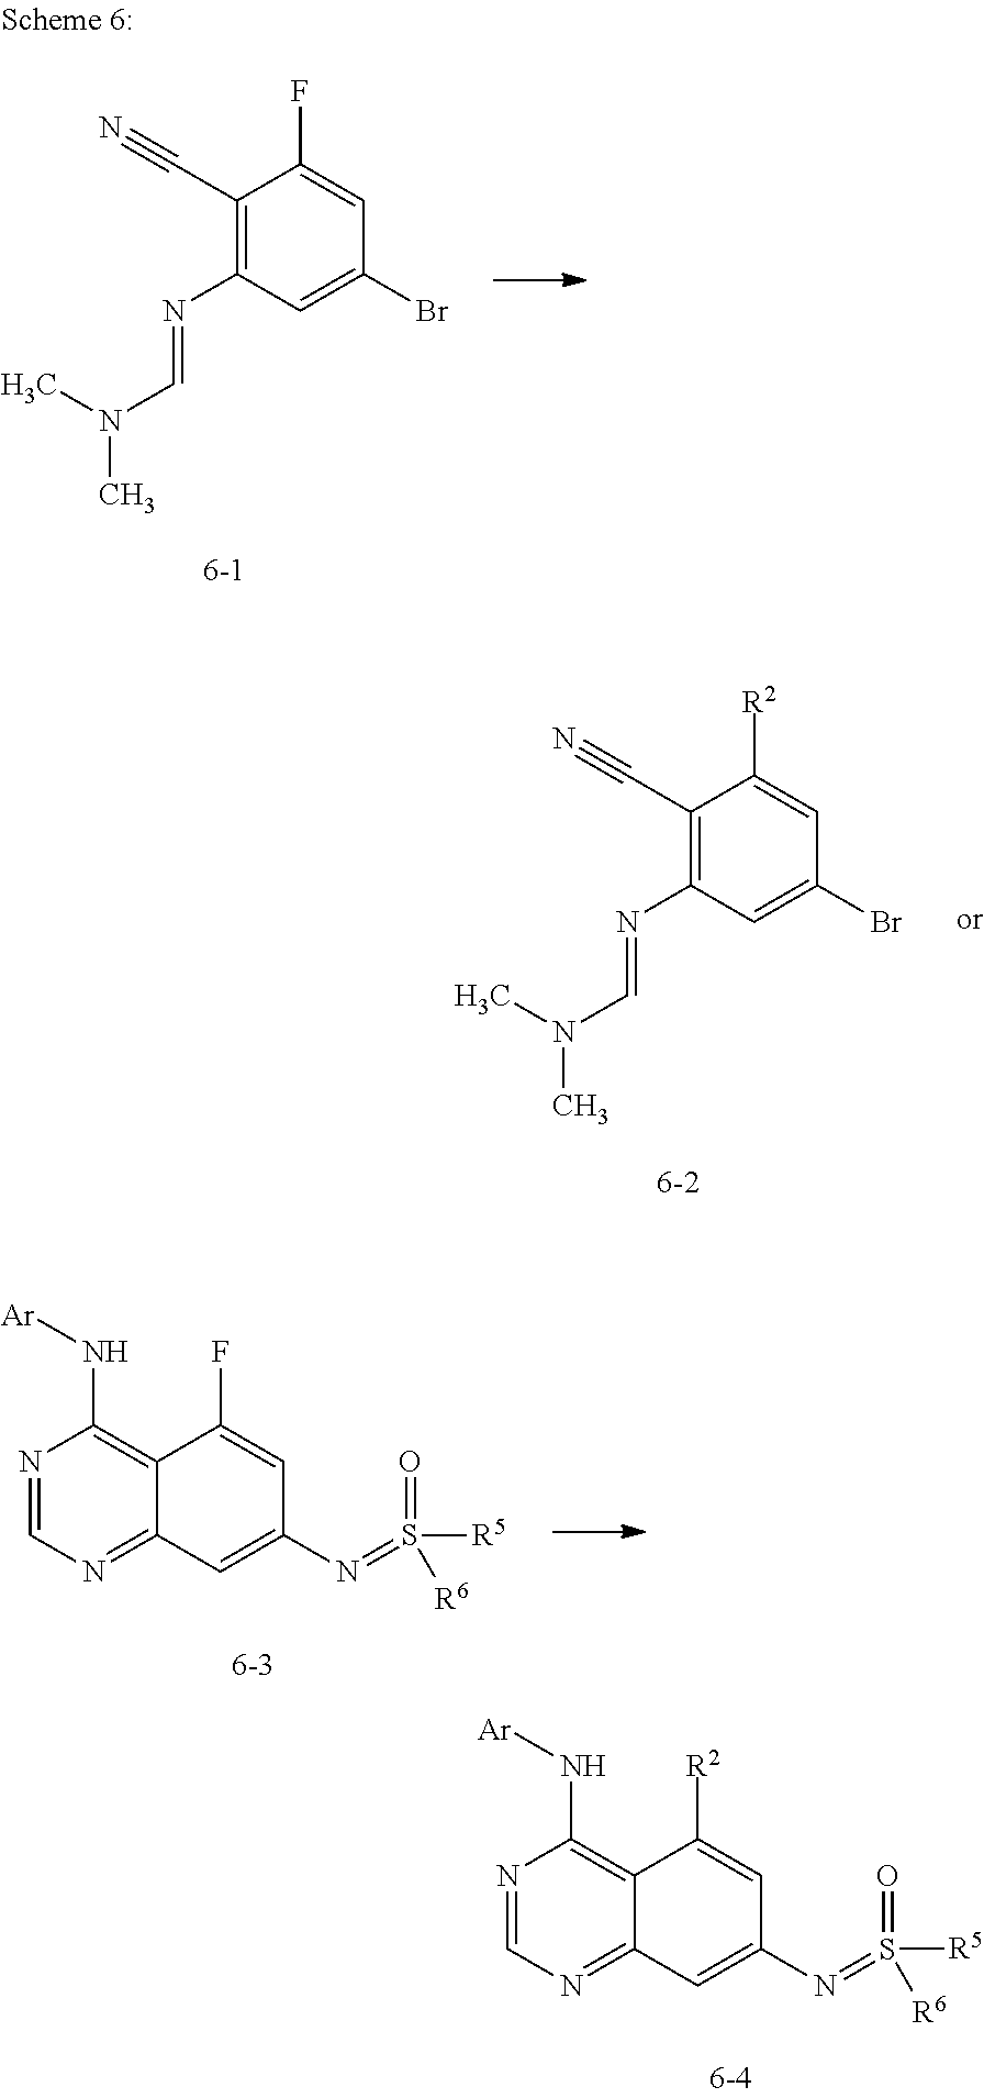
C12=C(N[Ar])N=CN=C1C=C(N=S(=O)([R5])[R6])C=C2[R2].C1(C#N)=C(N=CN(C)C)C=C(Br)C=C1F.C1(C#N)=C(N=CN(C)C)C=C(Br)C=C1[R2].C12=C(N[Ar])N=CN=C1C=C(N=S(=O)([R5])[R6])C=C2F
